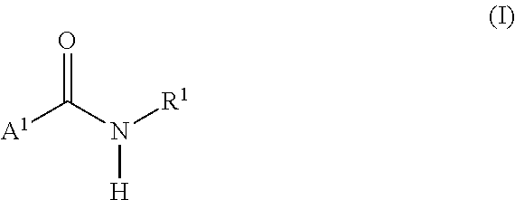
[A1]C(N([R1])[H])=O
